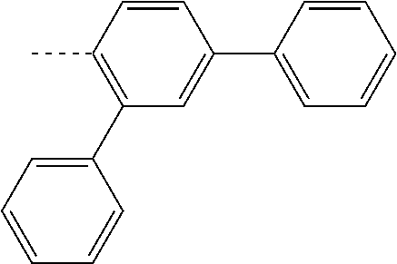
C1=CC(C)=C(C2=CC=CC=C2)C=C1C1=CC=CC=C1
